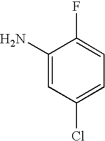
C1(N)=CC(Cl)=CC=C1F
